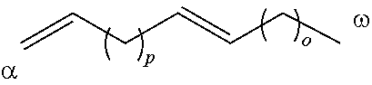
C=CCC=CCC
